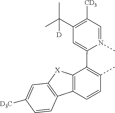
C1=N(C)C(C2=C(C)C=CC3=C2[X]C2=C3C=CC([D3C])=C2)=CC(C(C)(C)[D])=C1[CD3]
